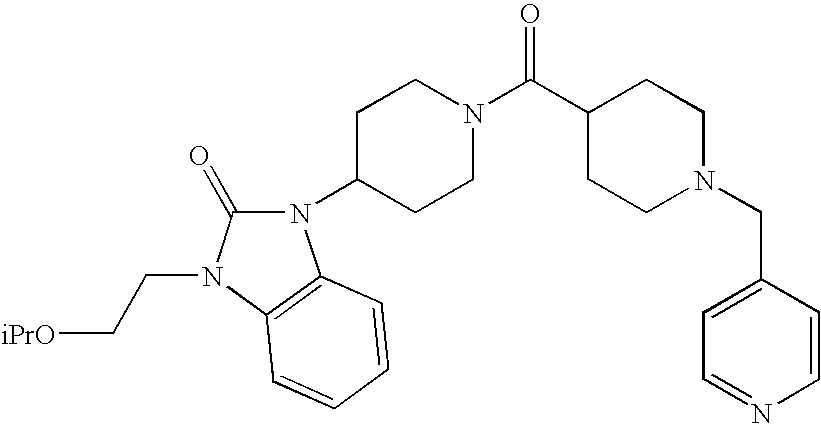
C1CC(C(N2CCC(N3C(=O)N(CC[iPrO])C4=C3C=CC=C4)CC2)=O)CCN1CC1=CC=NC=C1
